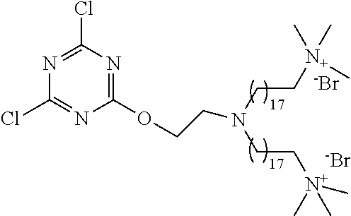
C(N(CC[N+](C)(C)C)CCOC1=NC(Cl)=NC(Cl)=N1)C[N+](C)(C)C.[-Br].[-Br]
